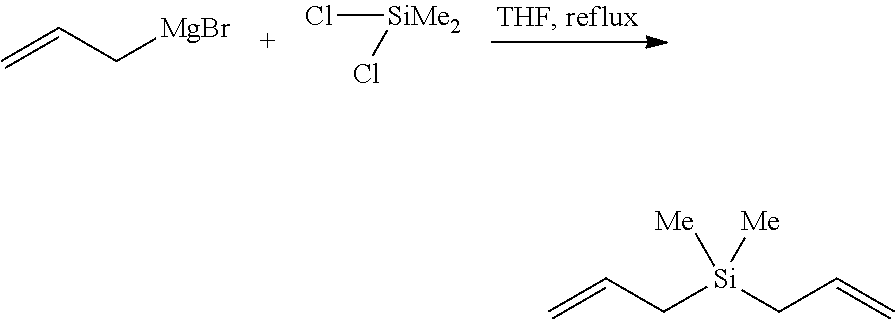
C=CC[MgBr].Cl[SiMe2]Cl.C=CC[Si](CC=C)([Me])[Me]
